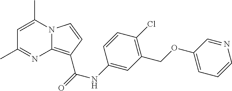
C1=C(C)N2C(=C(C(NC3=CC(COC4=CC=CN=C4)=C(Cl)C=C3)=O)C=C2)N=C1C
